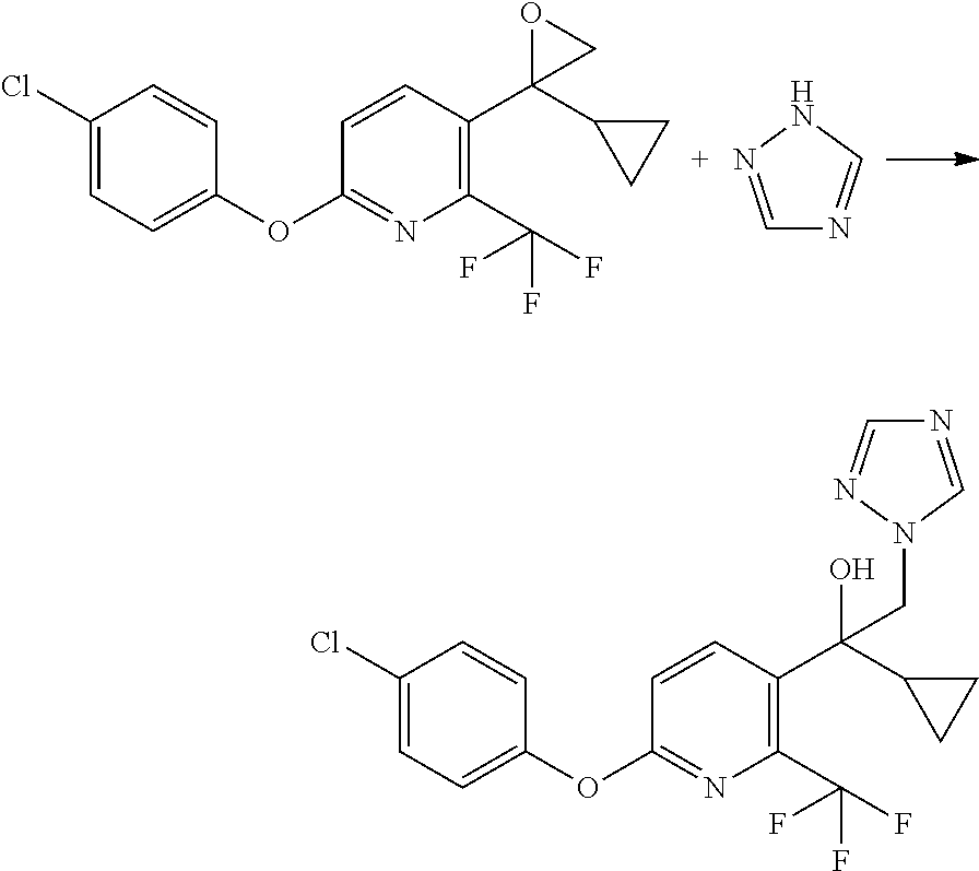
C1(Cl)=CC=C(OC2=NC(C(F)(F)F)=C(C3(C4CC4)CO3)C=C2)C=C1.C1=NNC=N1.C1(Cl)=CC=C(OC2=NC(C(F)(F)F)=C(C(CN3C=NC=N3)(O)C3CC3)C=C2)C=C1
